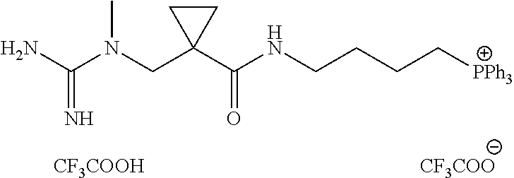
NC(N(CC1(C(NCCCC[PPh3])=O)CC1)C)=N.[CF3COO].[CF3COOH]
